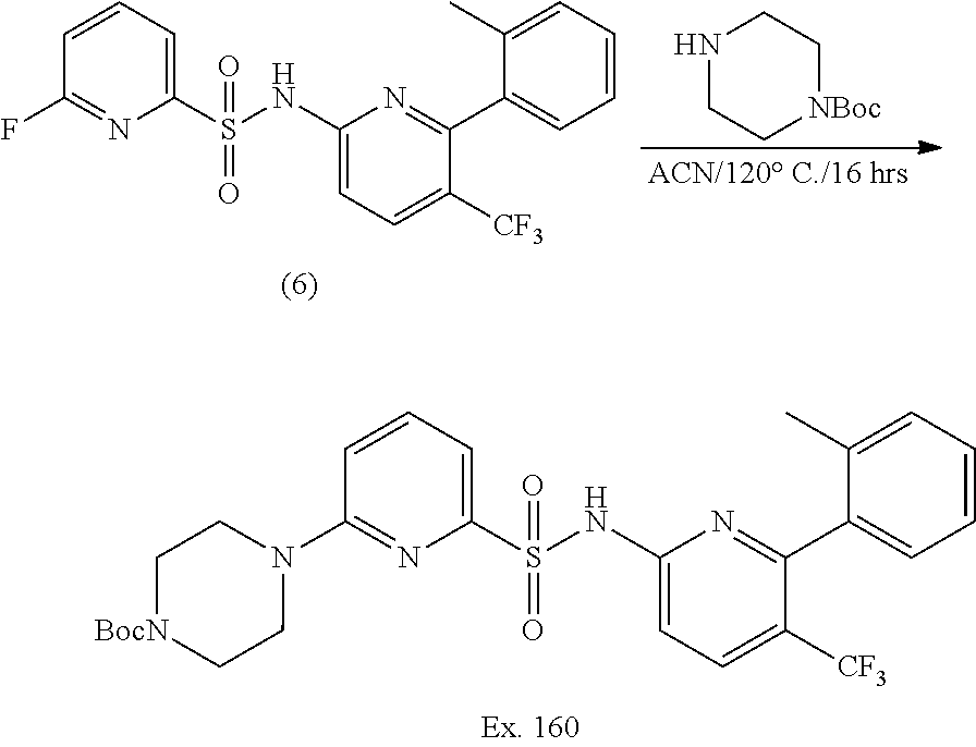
C1=CC=C(S(=O)(=O)NC2=CC=C([CF3])C(C3=CC=CC=C3C)=N2)N=C1N1CC[BocN]CC1.C1=CC=C(S(=O)(=O)NC2=CC=C([CF3])C(C3=CC=CC=C3C)=N2)N=C1F.N1CC[NBoc]CC1
